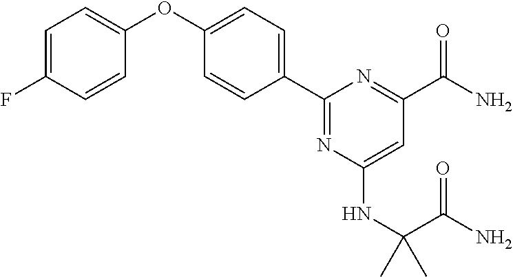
C1=C(F)C=CC(OC2=CC=C(C3=NC(NC(C(=O)N)(C)C)=CC(C(N)=O)=N3)C=C2)=C1
